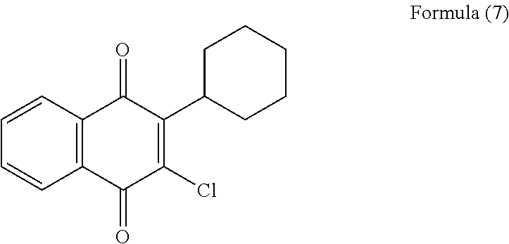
C1=CC2=C(C=C1)C(=O)C(C1CCCCC1)=C(Cl)C2=O
